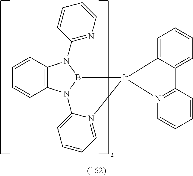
C12=C(N3B(N1C1=NC=CC=C1)[Ir]1(N4=CC=CC=C34)C3=CC=CC=C3C3=N1C=CC=C3)C=CC=C2
